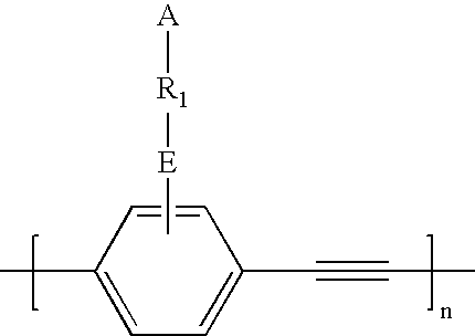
C[E][R1][A].CC1=CC=C(C#CC)C=C1
